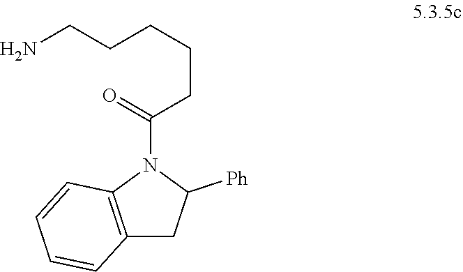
C12=C(N(C(CCCCCN)=O)C([Ph])C1)C=CC=C2
